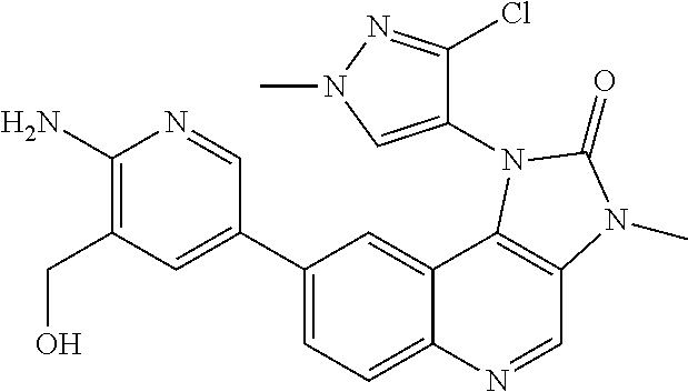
C1(N)=C(CO)C=C(C2=CC=C3C(=C2)C2=C(C=N3)N(C)C(=O)N2C2=CN(C)N=C2Cl)C=N1
